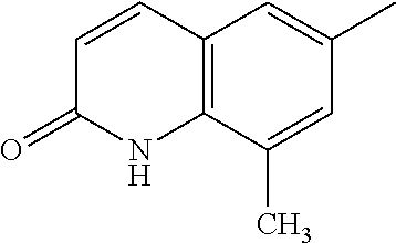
C12=C(C(C)=CC(C)=C1)NC(=O)C=C2
